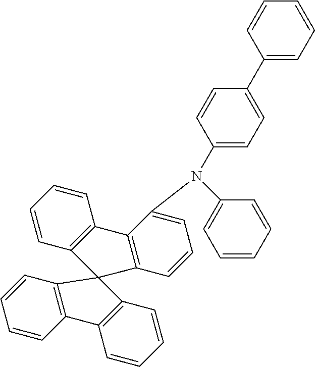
C1(N(C2=CC=CC3=C2C2=C(C=CC=C2)C32C3=C(C=CC=C3)C3=C2C=CC=C3)C2=CC=C(C3=CC=CC=C3)C=C2)=CC=CC=C1
